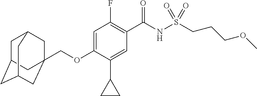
C1=C(OCC23CC4CC(CC(C2)C4)C3)C(C2CC2)=CC(C(NS(CCCOC)(=O)=O)=O)=C1F
